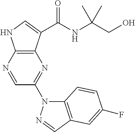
C12=C(C(C(NC(CO)(C)C)=O)=CN1)N=C(N1C3=C(C=N1)C=C(F)C=C3)C=N2
